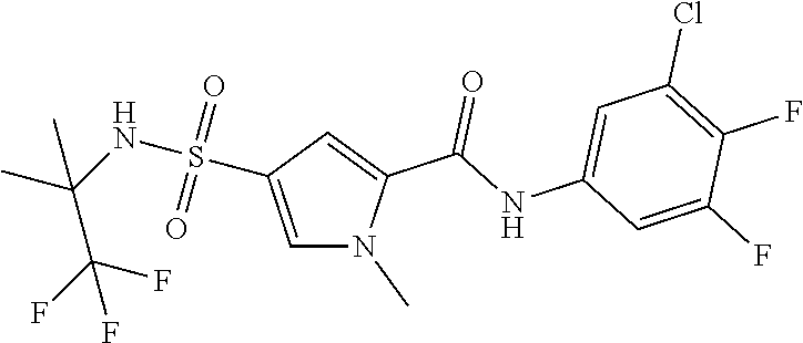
C1=C(S(NC(C(F)(F)F)(C)C)(=O)=O)C=C(C(NC2=CC(Cl)=C(F)C(F)=C2)=O)N1C
